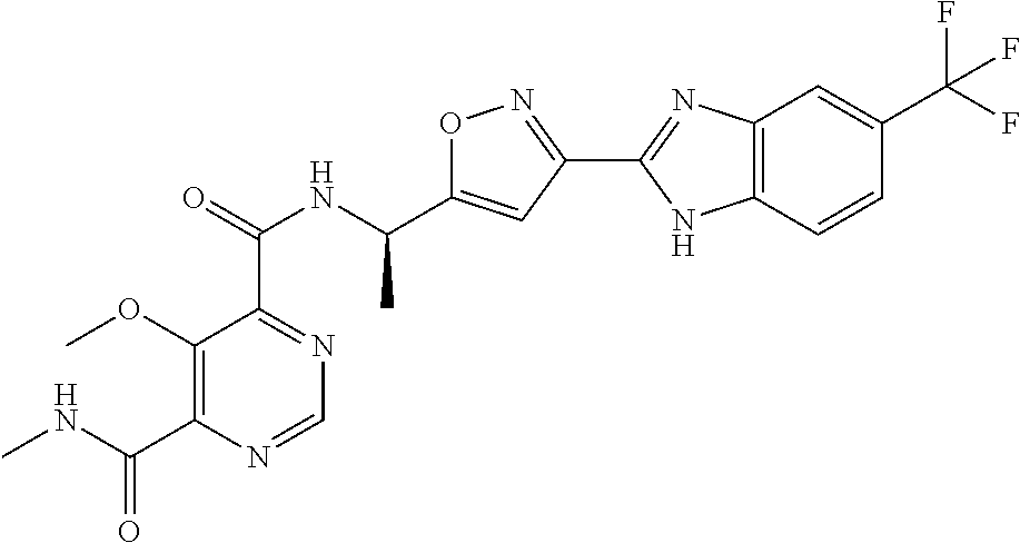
COC1=C(C(NC)=O)N=CN=C1C(NC(C1=CC(C2=NC3=C(N2)C=CC(C(F)(F)F)=C3)=NO1)C)=O
